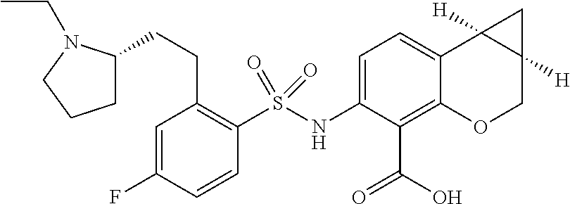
C1=C(F)C=CC(S(NC2=CC=C3C(=C2C(O)=O)OCC2([H])C3([H])C2)(=O)=O)=C1CCC1CCCN1CC
